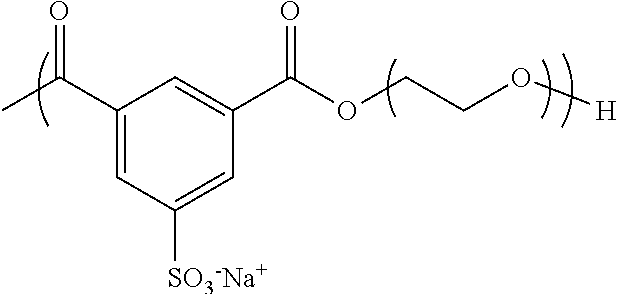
C1(C(C)=O)=CC([SO3-Na+])=CC(C(OCCO[H])=O)=C1
